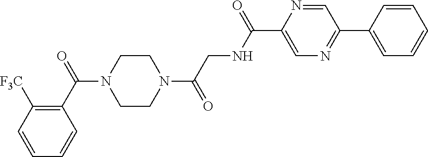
C1(C(=O)N2CCN(C(=O)CNC(=O)C3=CN=C(C4=CC=CC=C4)C=N3)CC2)=C([F3C])C=CC=C1
